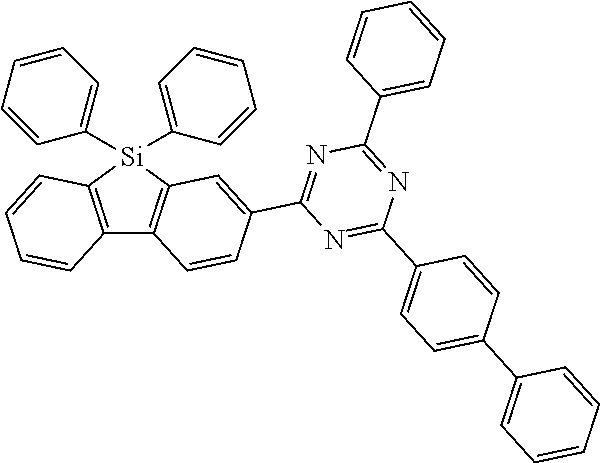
C12=C([Si](C3=CC=CC=C3)(C3=CC=CC=C3)C3=C1C=CC(C1=NC(C4=CC=CC=C4)=NC(C4=CC=C(C5=CC=CC=C5)C=C4)=N1)=C3)C=CC=C2
